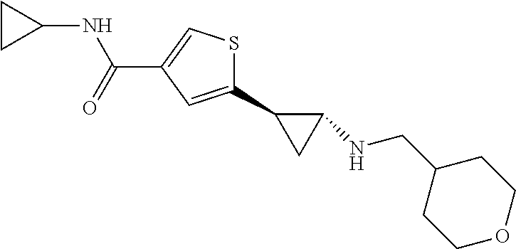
C1(C2CC2NCC2CCOCC2)=CC(C(NC2CC2)=O)=CS1
